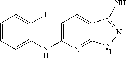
C1=CC(C)=C(NC2=CC=C3C(=N2)NN=C3N)C(F)=C1
